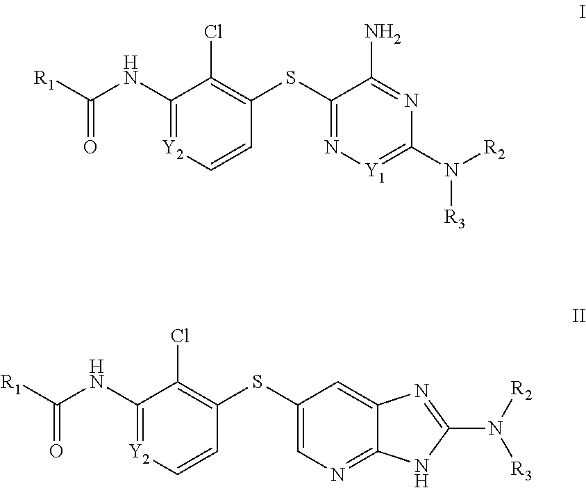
C1(NC([R1])=O)=[Y2]C=CC(SC2=N[Y1]=C(N([R2])[R3])N=C2N)=C1Cl.C1(NC([R1])=O)=[Y2]C=CC(SC2=CN=C3C(=C2)N=C(N([R2])[R3])N3)=C1Cl
